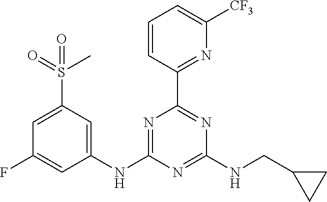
C1=C(S(=O)(C)=O)C=C(NC2=NC(C3=NC([CF3])=CC=C3)=NC(NCC3CC3)=N2)C=C1F
